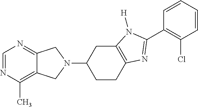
C1=NC(C)=C2C(=N1)CN(C1CCC3=C(C1)N([H])C(C1=C(Cl)C=CC=C1)=N3)C2
